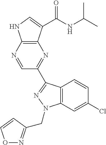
C12=C(N=CC(C3=NN(CC4=NOC=C4)C4=C3C=CC(Cl)=C4)=N1)NC=C2C(NC(C)C)=O
